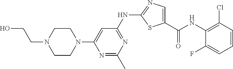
C1(C(=O)NC2=C(Cl)C=CC=C2F)=CN=C(NC2=NC(C)=NC(N3CCN(CCO)CC3)=C2)S1
